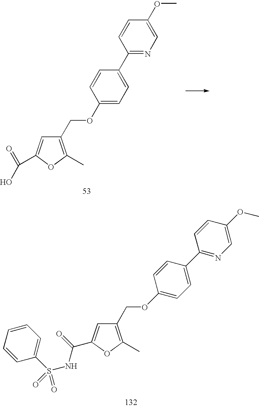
O(CC1=C(C)OC(C(=O)NS(C2=CC=CC=C2)(=O)=O)=C1)C1=CC=C(C2=NC=C(OC)C=C2)C=C1.O(CC1=C(C)OC(C(=O)O)=C1)C1=CC=C(C2=NC=C(OC)C=C2)C=C1
